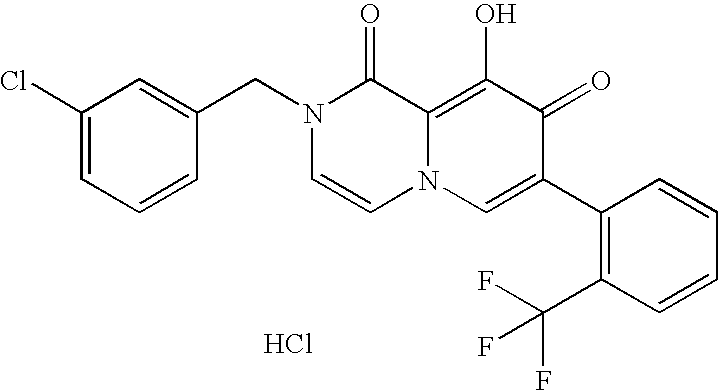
C1=C(CN2C=CN3C(=C(O)C(=O)C(C4=C(C(F)(F)F)C=CC=C4)=C3)C2=O)C=CC=C1Cl.Cl
